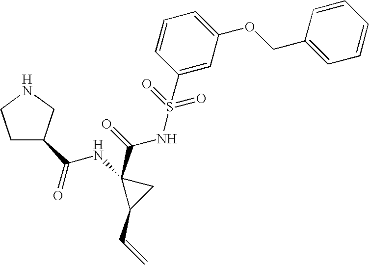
N1CCC(C(NC2(C(NS(=O)(=O)C3=CC(OCC4=CC=CC=C4)=CC=C3)=O)C(C=C)C2)=O)C1
